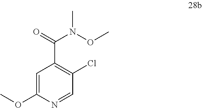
C1=C(OC)N=CC(Cl)=C1C(=O)N(OC)C
